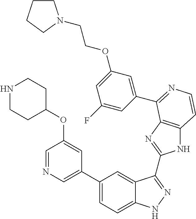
C1(C2=CN=CC(OC3CCNCC3)=C2)=CC=C2C(=C1)C(C1=NC3=C(N1)C=CN=C3C1=CC(OCCN3CCCC3)=CC(F)=C1)=NN2
